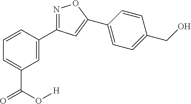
N1=C(C2=CC(C(=O)O[H])=CC=C2)C=C(C2=CC=C(CO)C=C2)O1
